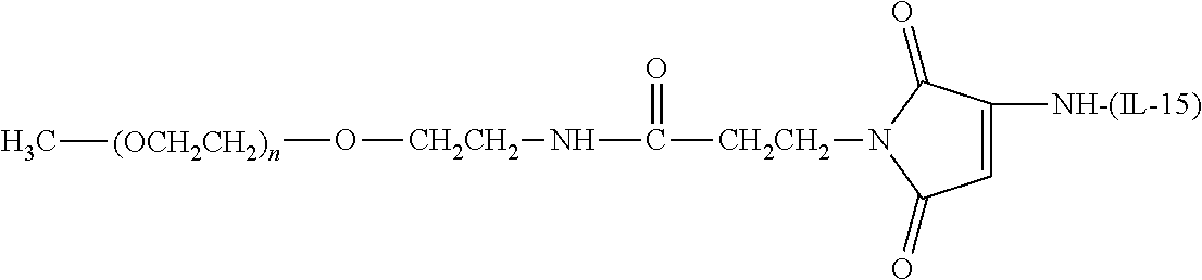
C([CH2CH2]N1C(=O)C=C([NH-(IL-15)])C1=O)(=O)N[CH2CH2]O[(OCH2CH2)n]C
